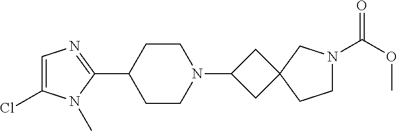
C1=C(Cl)N(C)C(C2CCN(C3CC4(C3)CCN(C(OC)=O)C4)CC2)=N1
